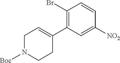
C1(Br)=C(C2=CCN([Boc])CC2)C=C([NO2])C=C1
